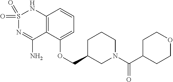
C12=C(C(OCC3CN(C(C4CCOCC4)=O)CCC3)=CC=C1)C(N)=NS(=O)(=O)N2
